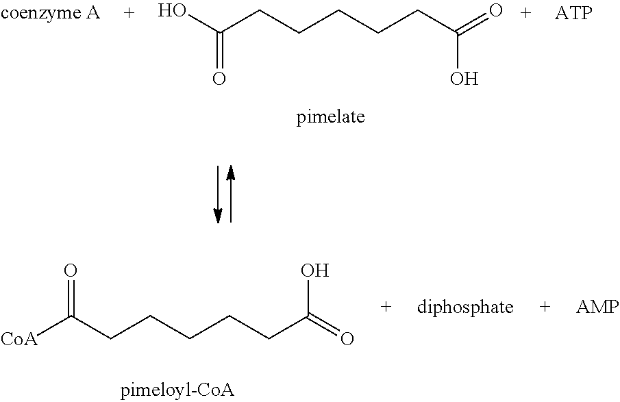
OC(=O)CCCCCC(O)=O.[CoA]C(=O)CCCCCC(O)=O
